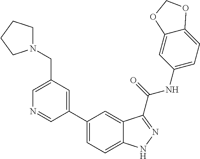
C1(CN2CCCC2)=CN=CC(C2=CC=C3C(=C2)C(C(NC2=CC=C4C(=C2)OCO4)=O)=NN3)=C1
